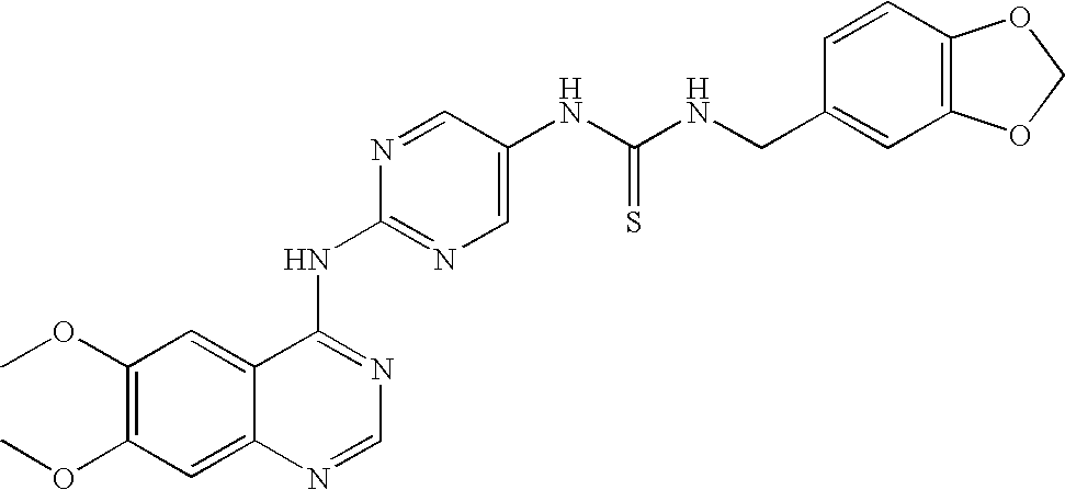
C1(OC)=C(OC)C=C2C(=C1)C(NC1=NC=C(NC(NCC3=CC4=C(C=C3)OCO4)=S)C=N1)=NC=N2
